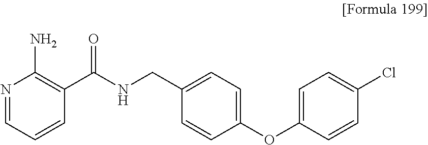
N1=CC=CC(C(NCC2=CC=C(OC3=CC=C(Cl)C=C3)C=C2)=O)=C1N
